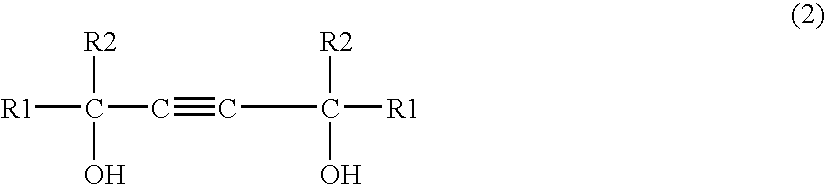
[R2]C([R1])(C#CC([R2])(O)[R1])O
